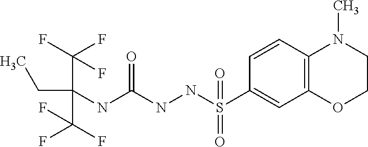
CCC(C(F)(F)F)(NC(NNS(C1=CC2=C(C=C1)N(C)CCO2)(=O)=O)=O)C(F)(F)F
